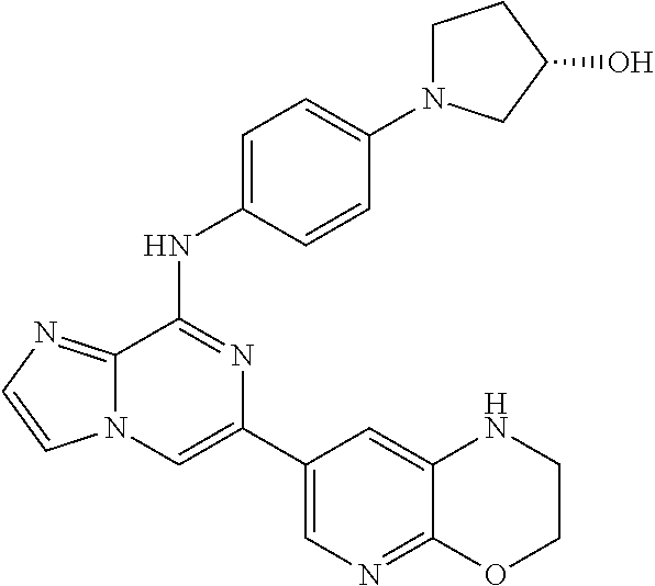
C1(C2=CN=C3C(=C2)NCCO3)=CN2C(=NC=C2)C(NC2=CC=C(N3CCC(O)C3)C=C2)=N1
